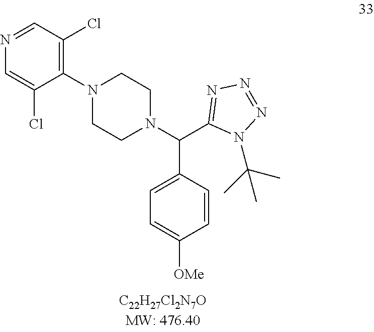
C1=C(Cl)C(N2CCN(C(C3=NN=NN3C(C)(C)C)C3=CC=C([OMe])C=C3)CC2)=C(Cl)C=N1
